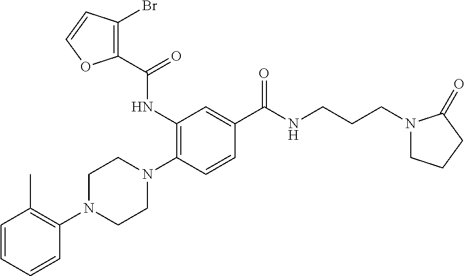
C1=CC=CC(N2CCN(C3=C(NC(=O)C4=C(Br)C=CO4)C=C(C(=O)NCCCN4CCCC4=O)C=C3)CC2)=C1C
